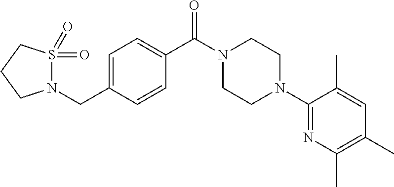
C1=C(CN2S(=O)(=O)CCC2)C=CC(C(N2CCN(C3=NC(C)=C(C)C=C3C)CC2)=O)=C1
